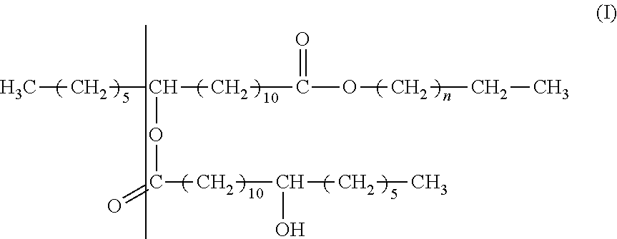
CCC(CC(=O)OCCC)OC(=O)CC(O)CC
